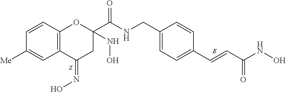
C1(CNC(C2(NO)OC3=C(C(=NO)C2)C=C([Me])C=C3)=O)=CC=C(C=CC(NO)=O)C=C1
